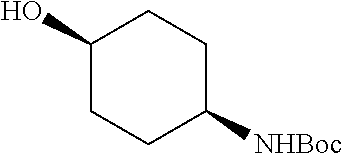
C1(O)CCC([NHBoc])CC1
